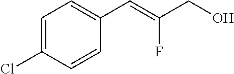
C1=C(Cl)C=CC(C=C(CO)F)=C1
